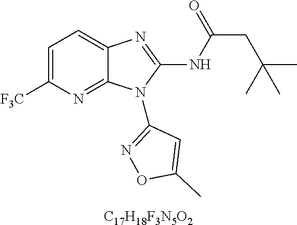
[C17H18F3N5O2].C1=C([F3C])N=C2C(=C1)N=C(NC(CC(C)(C)C)=O)N2C1=NOC(C)=C1
